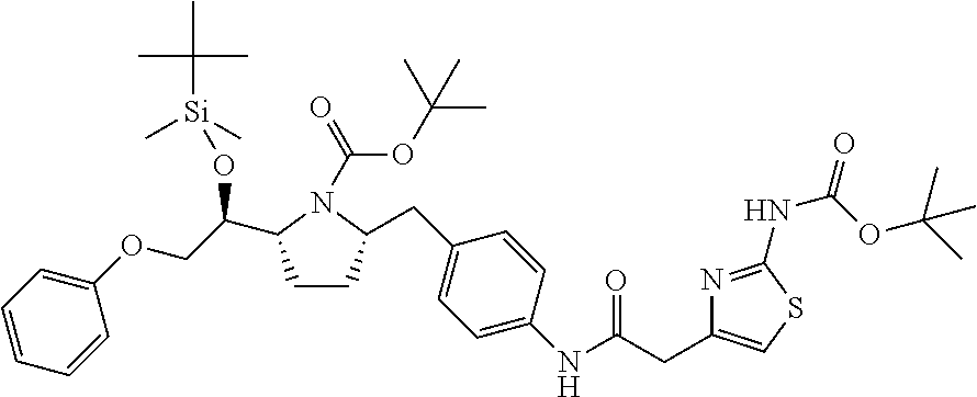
C1CC(CC2=CC=C(NC(CC3=CSC(NC(=O)OC(C)(C)C)=N3)=O)C=C2)N(C(=O)OC(C)(C)C)C1C(COC1=CC=CC=C1)O[Si](C)(C)C(C)(C)C
